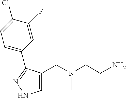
C1=C(CN(CCN)C)C(C2=CC=C(Cl)C(F)=C2)=NN1
